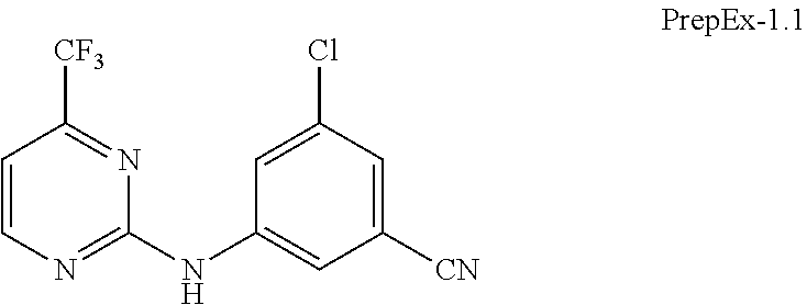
C1=CN=C(NC2=CC([CN])=CC(Cl)=C2)N=C1[CF3]
